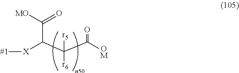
[X](C(C(C([OM])=O)([r5])[r6])C([MO])=O)[#1]
